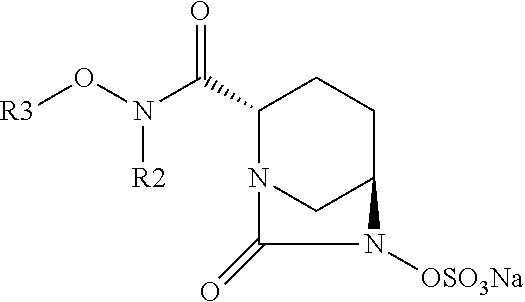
C1(C(N(O[R3])[R2])=O)N2CC(CC1)N([OSO3Na])C2=O
